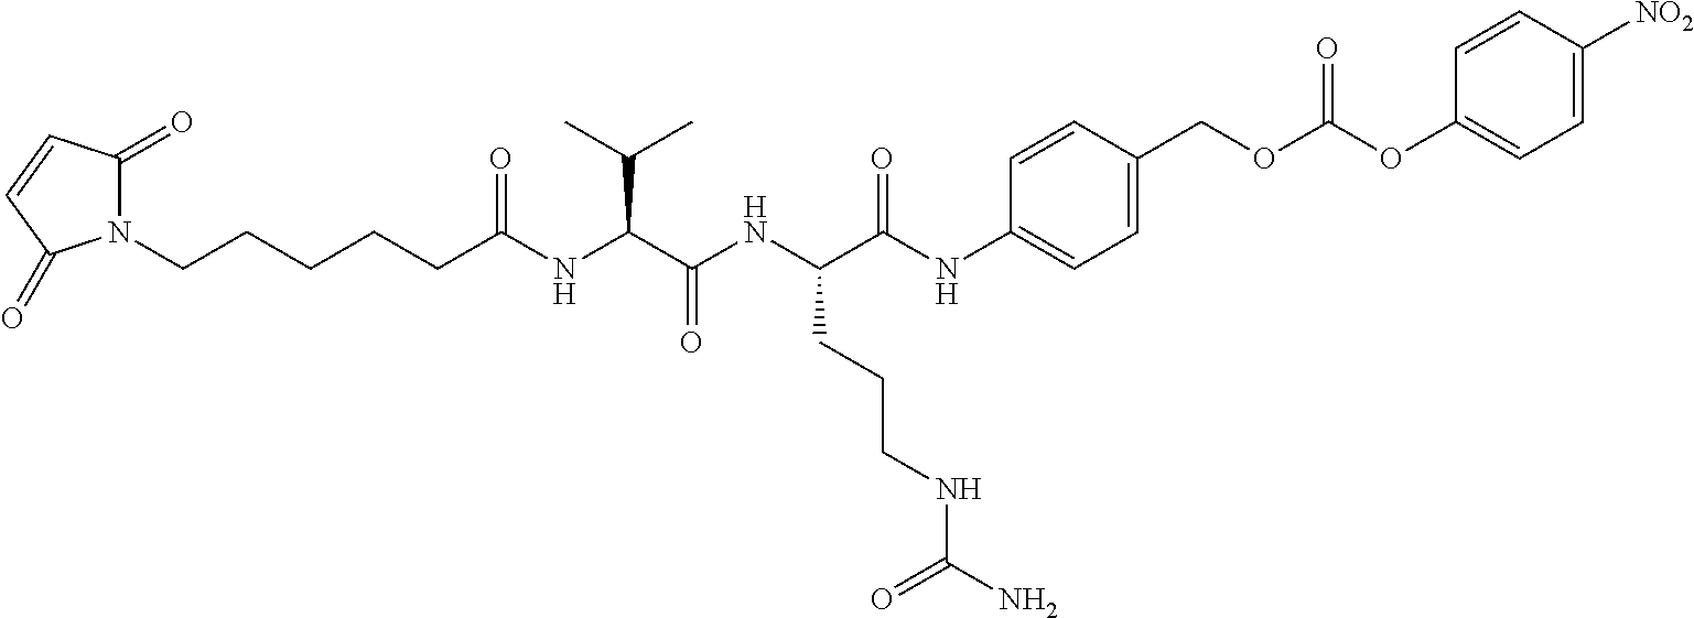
C1=C(COC(OC2=CC=C([NO2])C=C2)=O)C=CC(NC(C(NC(C(NC(CCCCCN2C(=O)C=CC2=O)=O)C(C)C)=O)CCCNC(N)=O)=O)=C1
